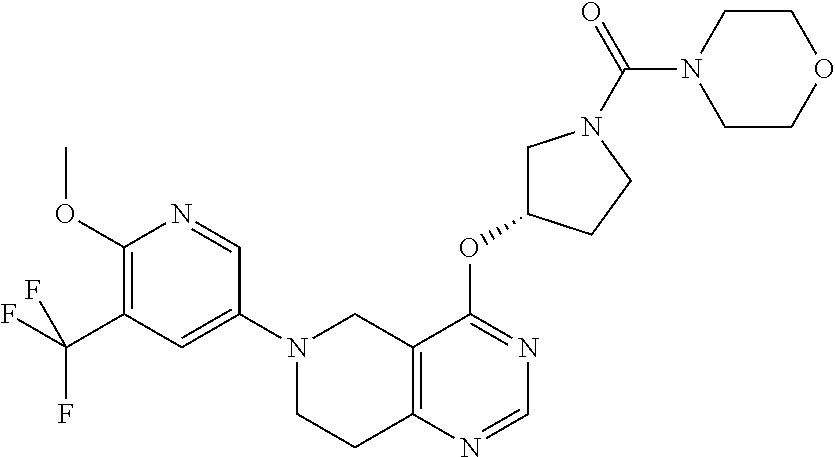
C12=C(N=CN=C1OC1CN(C(=O)N3CCOCC3)CC1)CCN(C1=CC(C(F)(F)F)=C(OC)N=C1)C2
